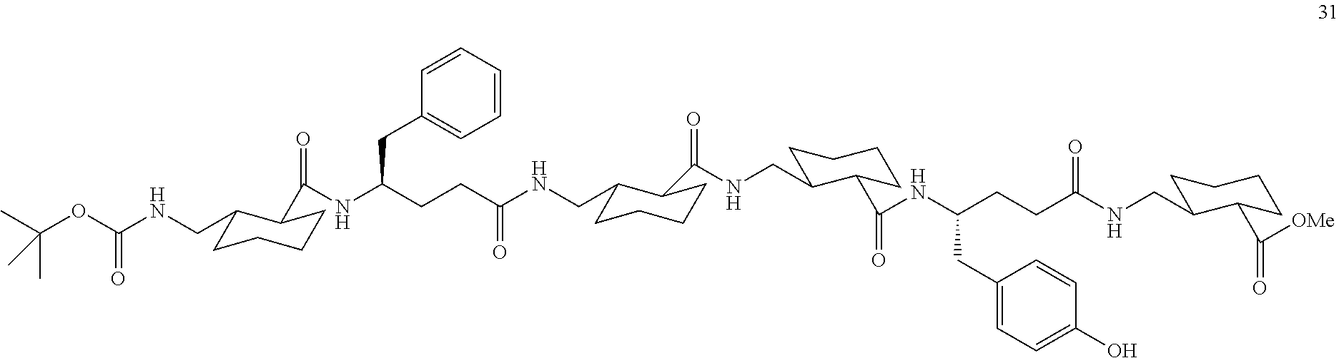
C1(CNC(OC(C)(C)C)=O)CCCCC1C(NC(CCC(NCC1CCCCC1C(NCC1CCCCC1C(NC(CCC(NCC1CCCCC1C([OMe])=O)=O)CC1=CC=C(O)C=C1)=O)=O)=O)CC1=CC=CC=C1)=O
